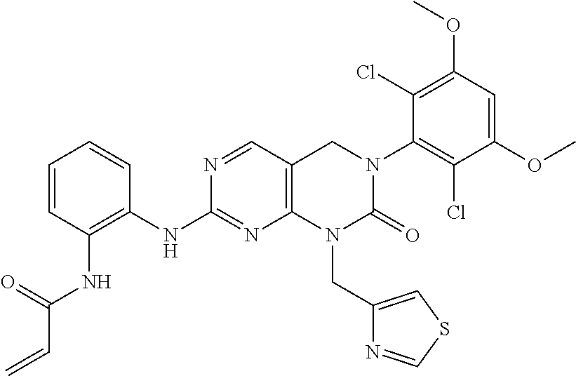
C1=CC(NC(C=C)=O)=C(NC2=NC3=C(C=N2)CN(C2=C(Cl)C(OC)=CC(OC)=C2Cl)C(=O)N3CC2=CSC=N2)C=C1
